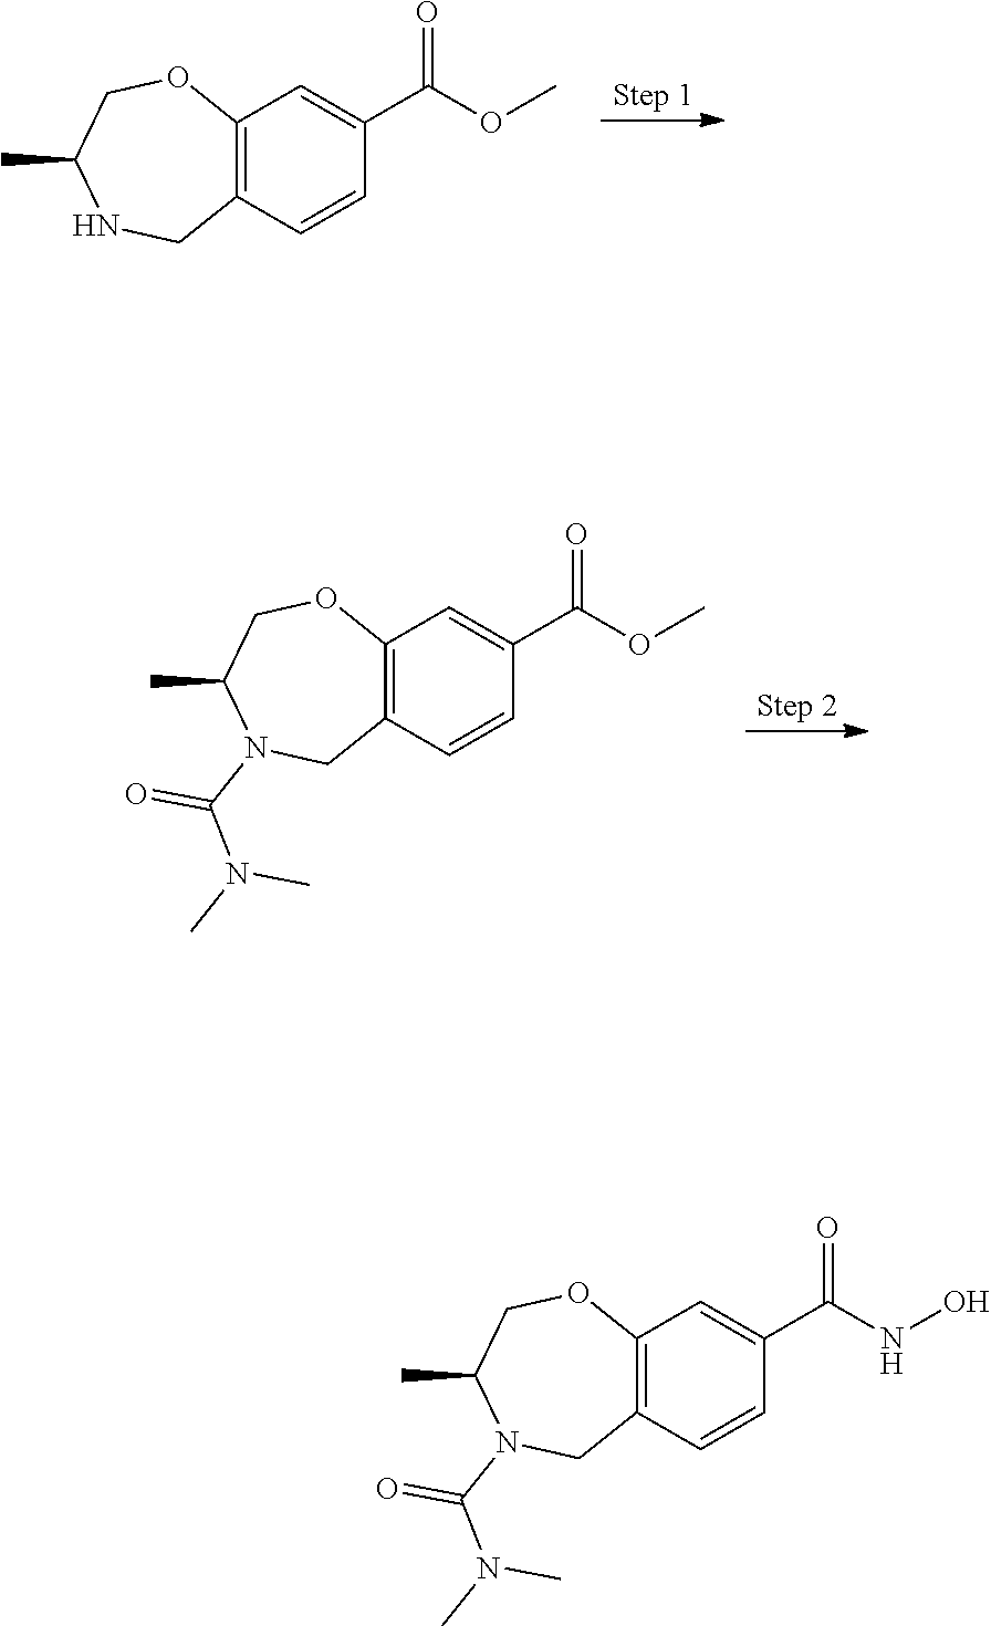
C12=C(C=C(C(OC)=O)C=C1)OCC(C)NC2.C12=C(C=C(C(NO)=O)C=C1)OCC(C)N(C(N(C)C)=O)C2.C12=C(C=C(C(OC)=O)C=C1)OCC(C)N(C(N(C)C)=O)C2
